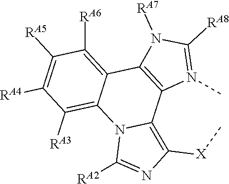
C1([RA5])=C([RA4])C([RA3])=C2C(=C1[RA6])C1=C(C3=C([X]C)N=C([RA2])N23)N(C)=C([RA8])N1[RA7]
